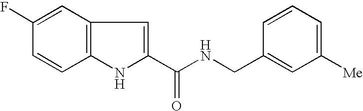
C12=C(C=C(F)C=C1)C=C(C(NCC1=CC([Me])=CC=C1)=O)N2
